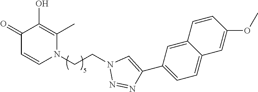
C1=CN(CCN2N=NC(C3=CC=C4C(=C3)C=CC(OC)=C4)=C2)C(C)=C(O)C1=O
